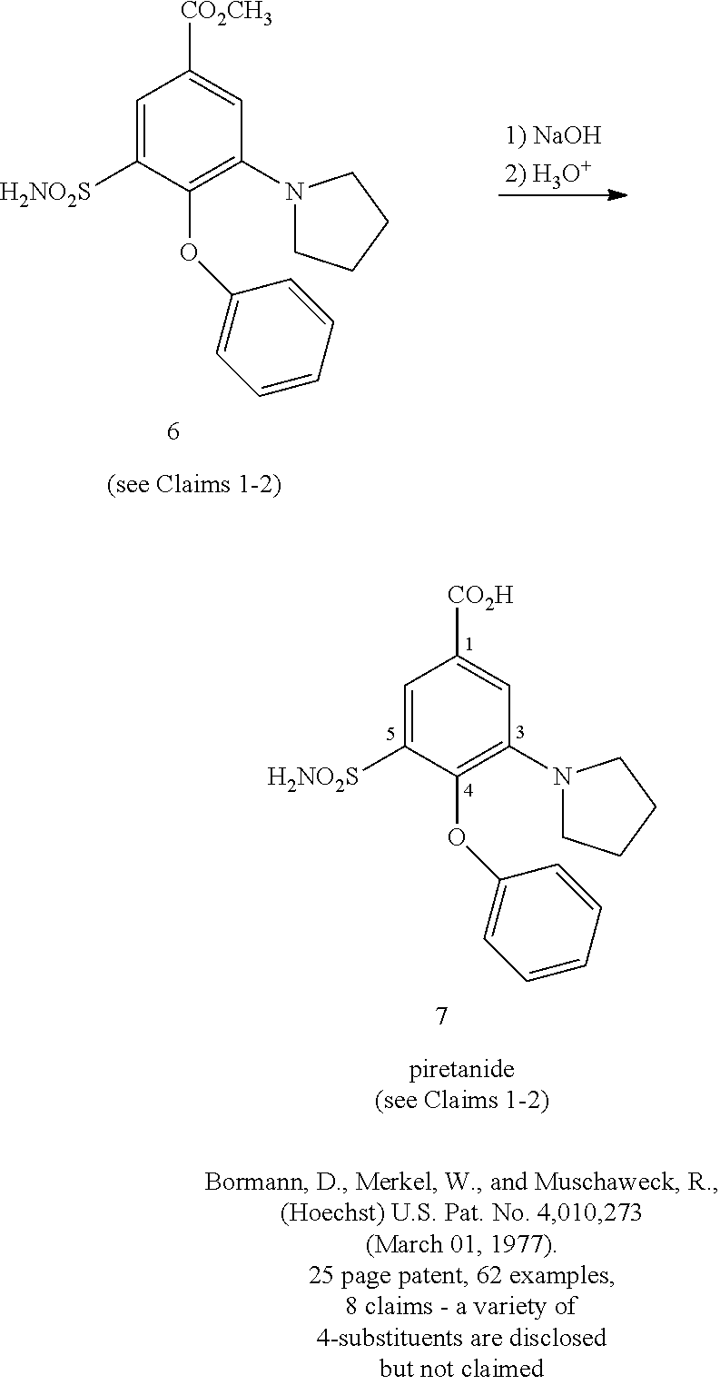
C1=C([H2NO2S])C(OC2=CC=CC=C2)=C(N2CCCC2)C=C1[CO2CH3].C1=C([H2NO2S])C(OC2=CC=CC=C2)=C(N2CCCC2)C=C1[CO2H]
